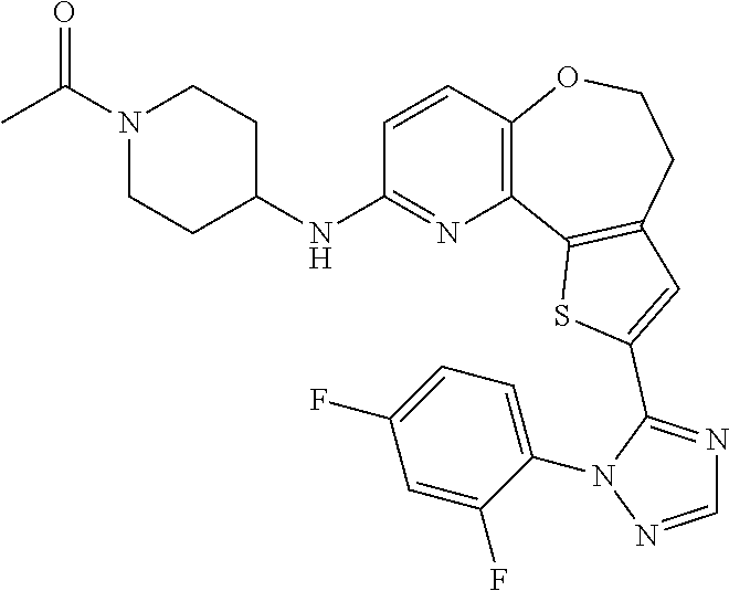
C1=CC2=C(N=C1NC1CCN(C(C)=O)CC1)C1=C(CCO2)C=C(C2=NC=NN2C2=CC=C(F)C=C2F)S1
